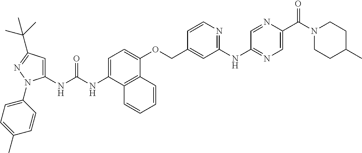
N(C(NC1=CC(C(C)(C)C)=NN1C1=CC=C(C)C=C1)=O)C1=CC=C(OCC2=CC(NC3=NC=C(C(N4CCC(C)CC4)=O)N=C3)=NC=C2)C2=C1C=CC=C2
